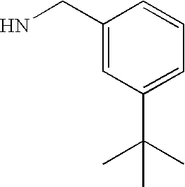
C1(CN)=CC(C(C)(C)C)=CC=C1
